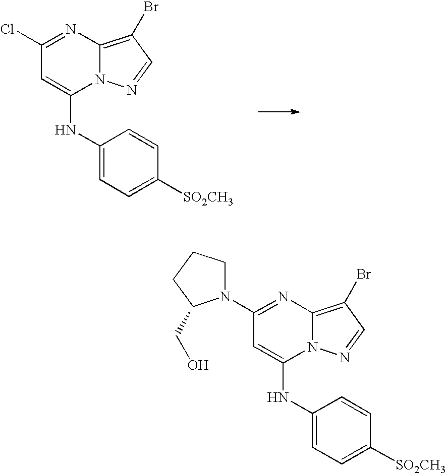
C1(Cl)=NC2=C(Br)C=NN2C(NC2=CC=C([SO2CH3])C=C2)=C1.C1(N2CCCC2CO)=NC2=C(Br)C=NN2C(NC2=CC=C([SO2CH3])C=C2)=C1
